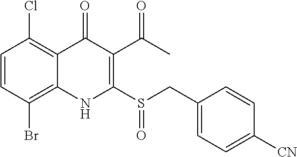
C1=CC(Br)=C2C(=C1Cl)C(=O)C(C(C)=O)=C(S(CC1=CC=C([CN])C=C1)=O)N2
